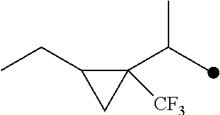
C1([CF3])(C(C)C)C(CC)C1
